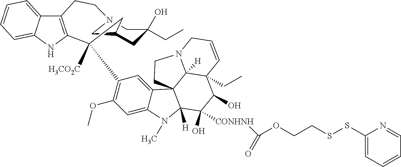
C12=C(NC3=CC=CC=C13)C([H3CO2C])(C1=C(OC)C=C3C(=C1)C14C([H])(N3C)C(O)([CONHNH]C(=O)OCCSSC3=CC=CC=N3)C(O)C3(CC)C1([H])N(CC4)CC=C3)CC1CN(CC2)CC(O)(CC)C1
